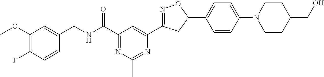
C1(OC)=C(F)C=CC(CNC(C2=NC(C)=NC(C3=NOC(C4=CC=C(N5CCC(CO)CC5)C=C4)C3)=C2)=O)=C1
